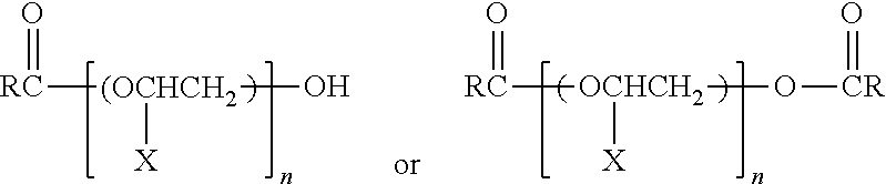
[RC]([(OCHCH2](O)[X])=O.[RC]([OCHCH2]([X])O[CR]=O)=O
